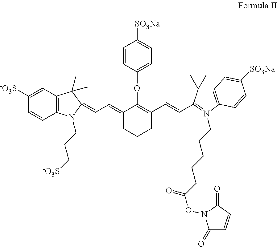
C1=CC(OC2=C(C=CC3=N(CCCCCC(ON4C(=O)C=CC4=O)=O)C4=C(C3(C)C)C=C([SO3Na])C=C4)CCCC2=CC=C2N(CCC[-O3S])C3=C(C2(C)C)C=C([-O3S])C=C3)=CC=C1[SO3Na]
